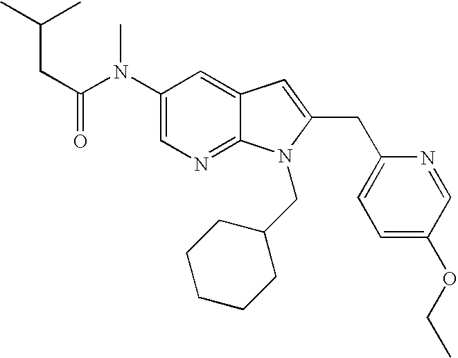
C1(N(C(CC(C)C)=O)C)=CN=C2C(=C1)C=C(CC1=CC=C(OCC)C=N1)N2CC1CCCCC1
